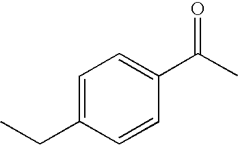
CCC1=CC=C(C(C)=O)C=C1
